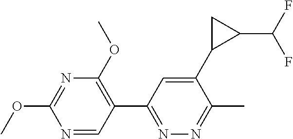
C1(OC)=C(C2=NN=C(C)C(C3CC3C(F)F)=C2)C=NC(OC)=N1
